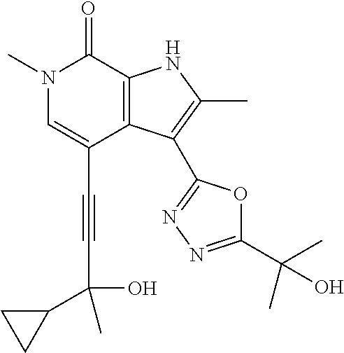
N1(C)C=C(C#CC(O)(C)C2CC2)C2=C(C1=O)NC(C)=C2C1=NN=C(C(C)(C)O)O1
